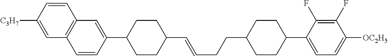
C1=C(C2CCC(C=CCCC3CCC(C4=CC=C([OC2H5])C(F)=C4F)CC3)CC2)C=CC2=C1C=CC([C3H7])=C2
